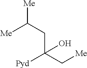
[Me]C(CC(C[Me])([Pyd])O)[Me]
